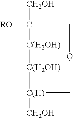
[RO]C([CH2OH])[C(H2OH)][C(H2OH)][C(H)]([CH2OH])COCC
